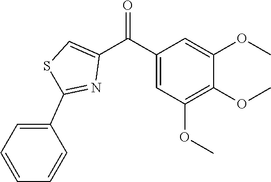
C1(C(C2=CSC(C3=CC=CC=C3)=N2)=O)=CC(OC)=C(OC)C(OC)=C1
